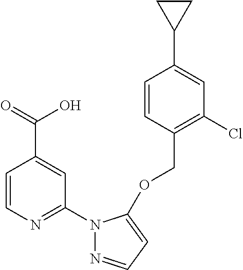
C1=CN=C(N2N=CC=C2OCC2=C(Cl)C=C(C3CC3)C=C2)C=C1C(=O)O
